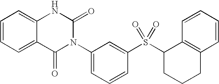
C1=CC=C2C(=C1)NC(=O)N(C1=CC=CC(S(C3CCCC4=C3C=CC=C4)(=O)=O)=C1)C2=O
